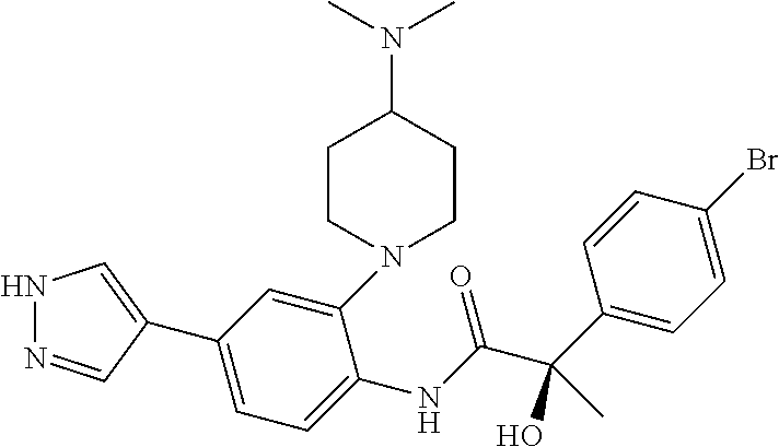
C1=C(NC(C(C2=CC=C(Br)C=C2)(C)O)=O)C(N2CCC(N(C)C)CC2)=CC(C2=CNN=C2)=C1
